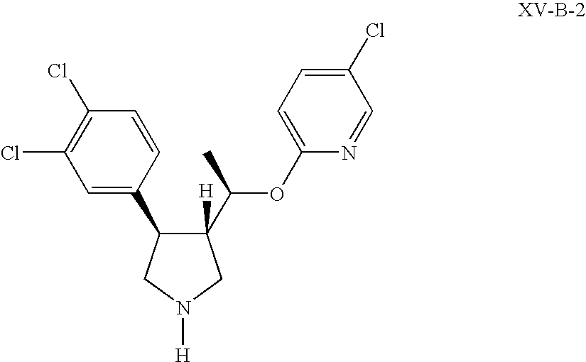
[H]N1CC(C(C)OC2=CC=C(Cl)C=N2)([H])C(C2=CC(Cl)=C(Cl)C=C2)C1
